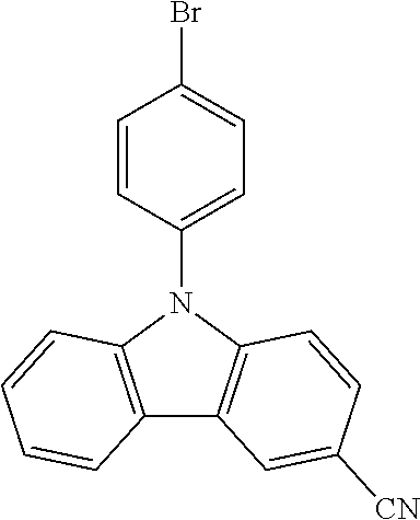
BrC1=CC=C(N2C3=C(C4=C2C=CC([CN])=C4)C=CC=C3)C=C1
